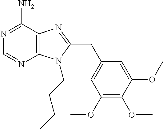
C1=NC2=C(C(N)=N1)N=C(CC1=CC(OC)=C(OC)C(OC)=C1)N2CCCC
